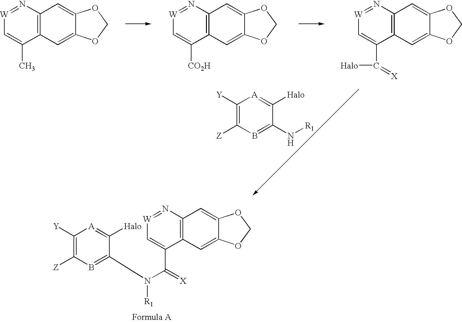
[W]1=NC2=C(C(C)=C1)C=C1C(=C2)OCO1.[W]1=NC2=C(C([CO2H])=C1)C=C1C(=C2)OCO1.[W]1=NC2=C(C(C(=[X])[Halo])=C1)C=C1C(=C2)OCO1.C1([Y])=C([Z])B=C(N[R1])C([Halo])=[A]1.C1([Y])=C([Z])B=C(N([R1])C(C2=C[W]=NC3=C2C=C2C(=C3)OCO2)=[X])C([Halo])=[A]1
